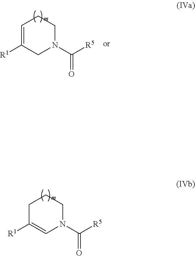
C1C([R1])=CN(C([R5])=O)CC1.C1=C([R1])CN(C([R5])=O)CC1
